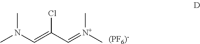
CN(C=C(C=[N+](C)C)Cl)C
